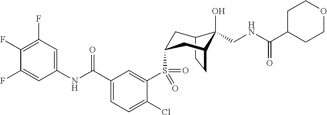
C1(F)=C(F)C=C(NC(C2=CC=C(Cl)C(S(=O)(=O)C3CC4C(O)(CNC(=O)C5CCOCC5)C(CC4)C3)=C2)=O)C=C1F
